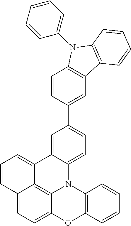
C1(C2=CC3=C(C=C2)N(C2=CC=CC=C2)C2=C3C=CC=C2)=CC=C2C(=C1)C1=CC=CC3=CC=C4C(=C13)N2C1=C(O4)C=CC=C1
